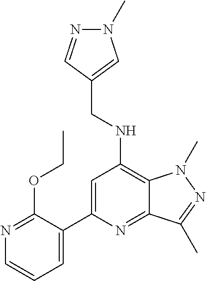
N1=C(OCC)C(C2=CC(NCC3=CN(C)N=C3)=C3C(=N2)C(C)=NN3C)=CC=C1
